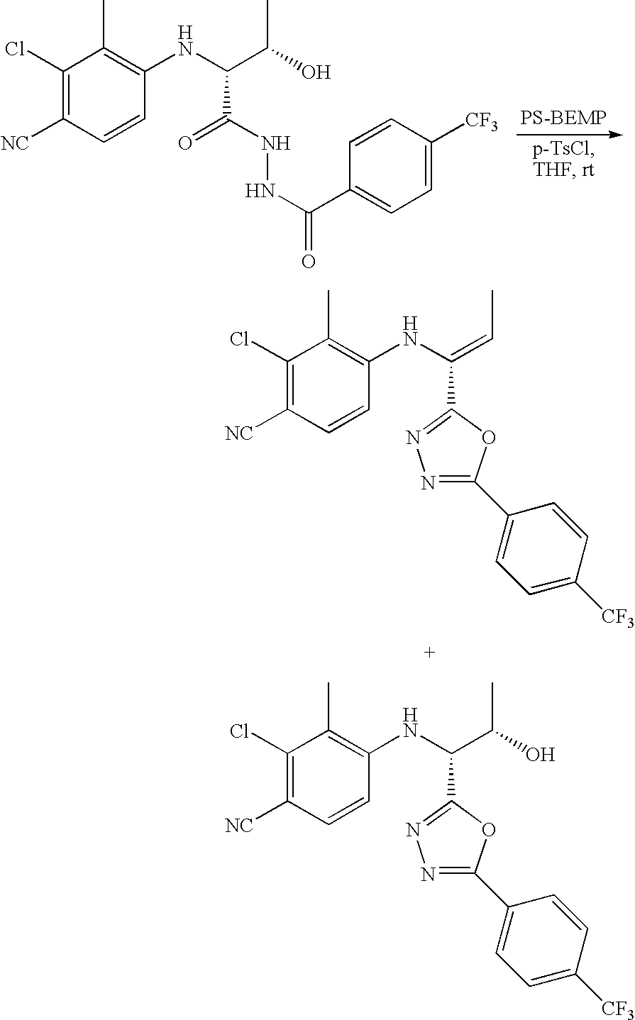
C1(Cl)=C([NC])C=CC(NC(C(O)C)C(NNC(C2=CC=C([CF3])C=C2)=O)=O)=C1C.C1(Cl)=C([NC])C=CC(NC(C(O)C)C2=NN=C(C3=CC=C([CF3])C=C3)O2)=C1C.C1(Cl)=C([NC])C=CC(NC(=CC)C2=NN=C(C3=CC=C([CF3])C=C3)O2)=C1C
